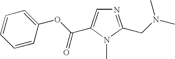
C1=CC=CC(OC(C2=CN=C(CN(C)C)N2C)=O)=C1
